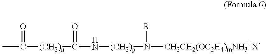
CC(=O)[(CH2)n]C(=O)N[(CH2)p]N([R])[CH2CH2(OC2H4)mNH3+X-]
